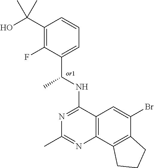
C1(C(O)(C)C)=C(F)C(C(NC2=NC(C)=NC3=C2C=C(Br)C2=C3CCC2)C)=CC=C1
